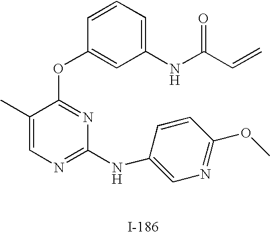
C1(C)=CN=C(NC2=CN=C(OC)C=C2)N=C1OC1=CC(NC(C=C)=O)=CC=C1
